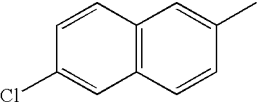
C12=C(C=CC(C)=C1)C=C(Cl)C=C2
